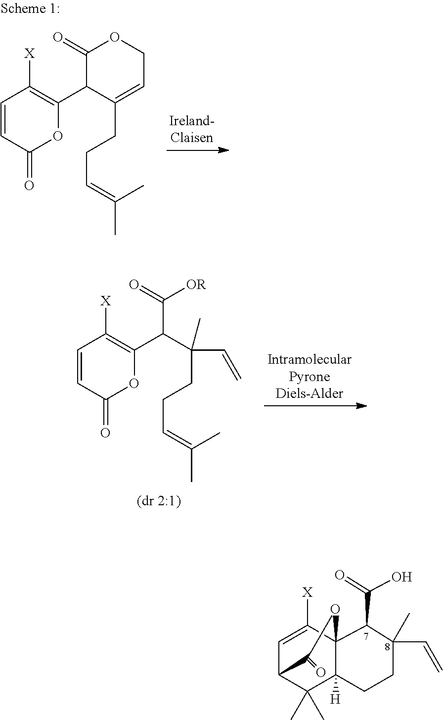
C1=C([X])C23C([H])(C(C)(C)C1C(=O)O2)CCC(C=C)(C)C3C(=O)O.C1=CC(=O)OC(C(C(CCC=C(C)C)(C=C)C)C([OR])=O)=C1[X].C1=CC(=O)OC(C2C(CCC=C(C)C)=CCOC2=O)=C1[X]
